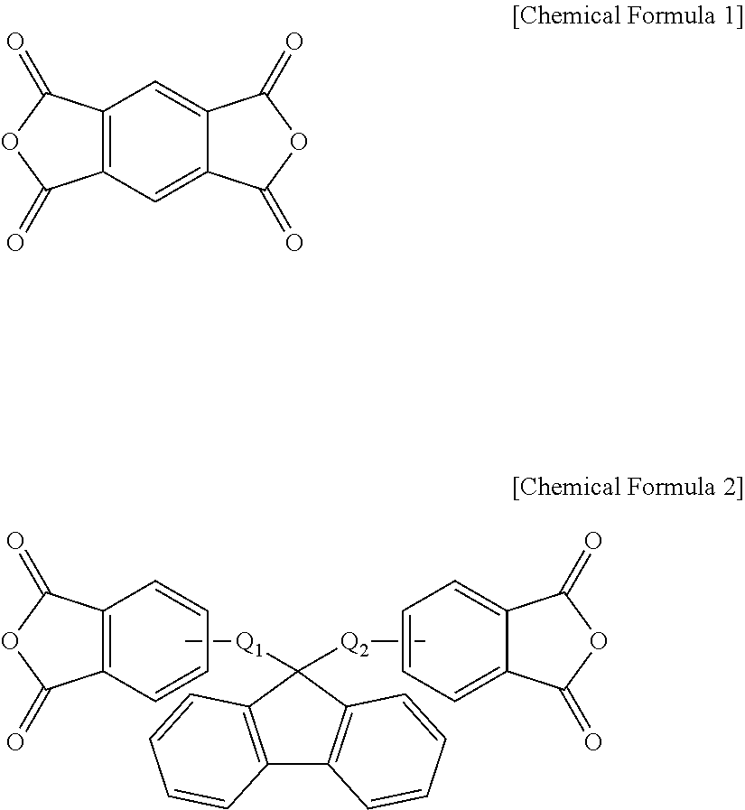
O1C(=O)C2=CC=CC=C2C1=O.C12=C(C=CC=C1)C(=O)OC2=O.C[Q2]C1([Q1]C)C2=C(C3=C1C=CC=C3)C=CC=C2.C12=C(C=C3C(=C1)C(=O)OC3=O)C(=O)OC2=O
